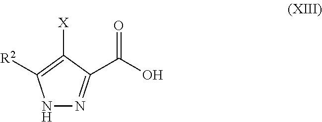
N1N=C(C(O)=O)C([X])=C1[R2]
